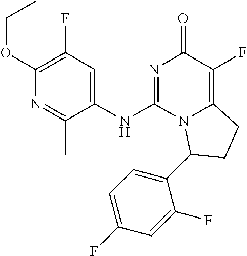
C1(OCC)=C(F)C=C(NC2=NC(=O)C(F)=C3N2C(C2=CC=C(F)C=C2F)CC3)C(C)=N1
